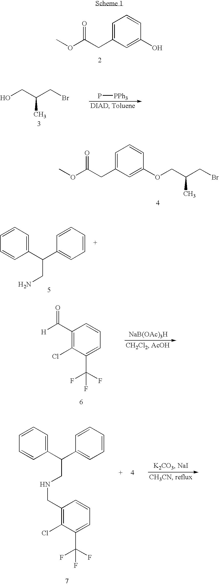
C1=C(CC(OC)=O)C=C(O)C=C1.OCC(CBr)C.P[PPh3].C1=C(CC(OC)=O)C=C(OCC(CBr)C)C=C1.C1=CC=C(C(C2=CC=CC=C2)CN)C=C1.C1(C([H])=O)=C(Cl)C(C(F)(F)F)=CC=C1.[NaB(OAc)3H].C1=CC=C(C(C2=CC=CC=C2)CNCC2=C(Cl)C(C(F)(F)F)=CC=C2)C=C1
